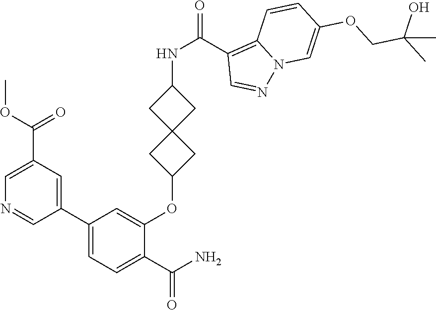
C1(C2=CC(C(OC)=O)=CN=C2)=CC=C(C(N)=O)C(OC2CC3(C2)CC(NC(=O)C2=C4N(N=C2)C=C(OCC(C)(O)C)C=C4)C3)=C1
